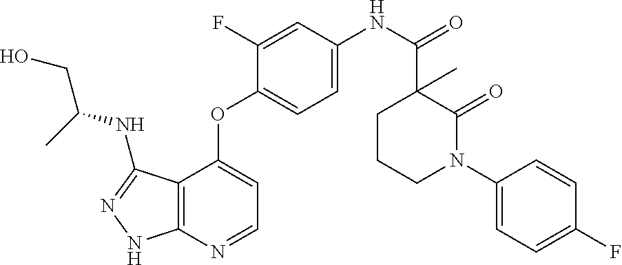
C12=C(N=CC=C1OC1=CC=C(NC(=O)C3(C)C(=O)N(C4=CC=C(F)C=C4)CCC3)C=C1F)NN=C2NC(CO)C
